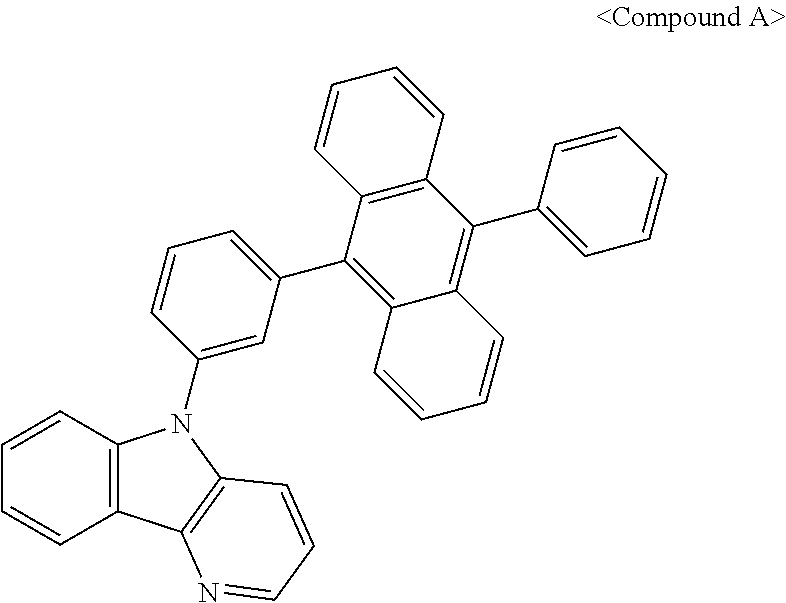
C1=CC2=C(C=C1)C1=C(N2C2=CC(C3=C4C(=C(C5=CC=CC=C5)C5=C3C=CC=C5)C=CC=C4)=CC=C2)C=CC=N1
